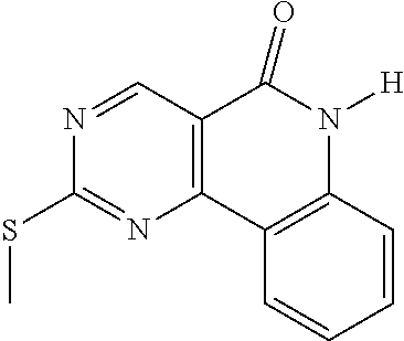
N1=CC2=C(N=C1SC)C1=C(N([H])C2=O)C=CC=C1
